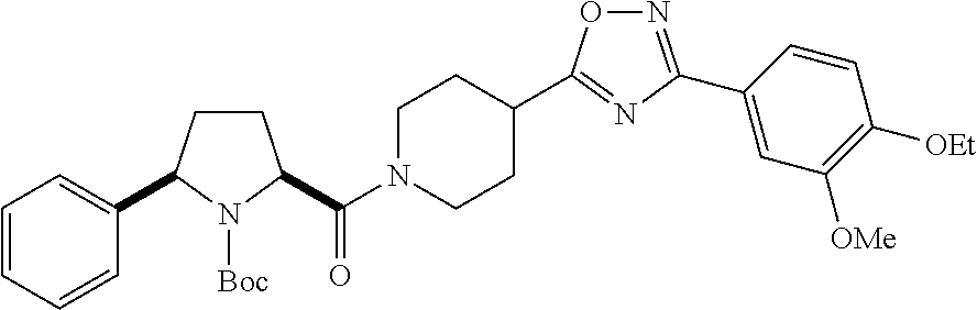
C(N1CCC(C2=NC(C3=CC([OMe])=C([OEt])C=C3)=NO2)CC1)(=O)C1CCC(C2=CC=CC=C2)N1[Boc]
